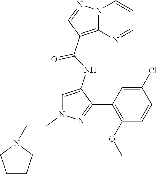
N12C(=C(C(NC3=CN(CCN4CCCC4)N=C3C3=C(OC)C=CC(Cl)=C3)=O)C=N1)N=CC=C2
